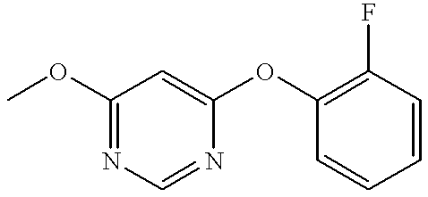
COC1=NC=NC(OC2=C(F)C=CC=C2)=C1
